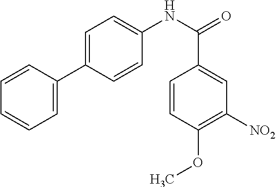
C1=CC(C2=CC=C(NC(=O)C3=CC([NO2])=C(OC)C=C3)C=C2)=CC=C1
